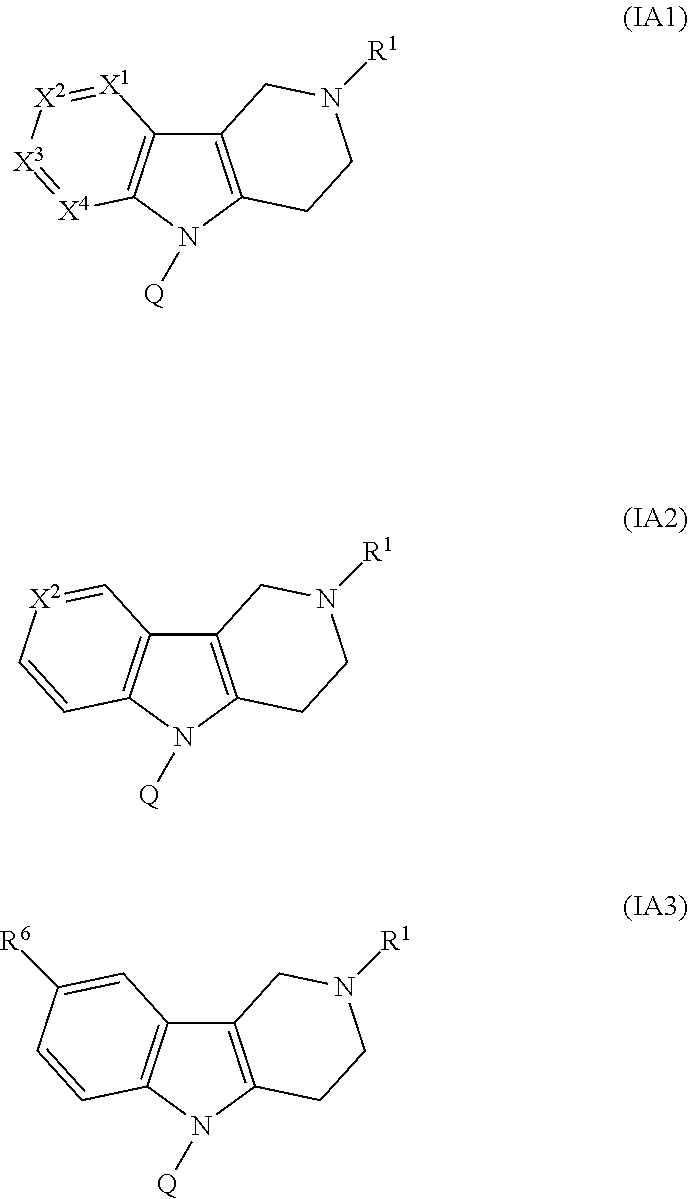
C12=C(N([Q])C3=C1[X1]=[X2][X3]=[X4]3)CCN([R1])C2.C12=C(N([Q])C3=C1C=[X2]C=C3)CCN([R1])C2.C12=C(N([Q])C3=C1C=C([R6])C=C3)CCN([R1])C2
